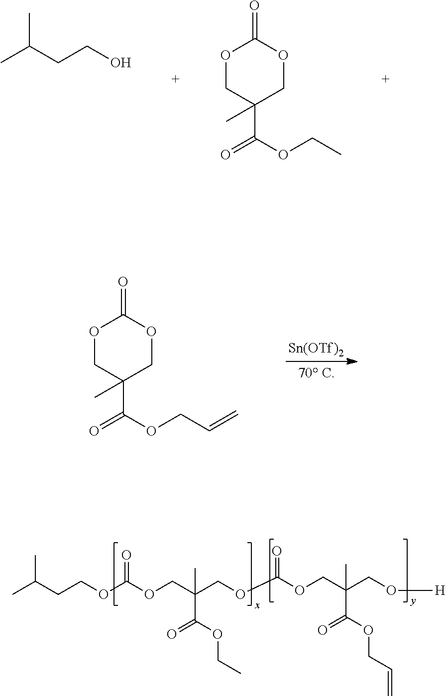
CC(CCO)C.O1CC(C(=O)OCC)(C)COC1=O.O1CC(C(=O)OCC=C)(C)COC1=O.[Sn(OTf)2].CC(CCOC(OCC(COC(OCC(CO[H])(C)C(OCC=C)=O)=O)(C(OCC)=O)C)=O)C
